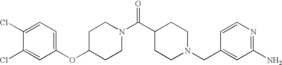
C1(OC2=CC=C(Cl)C(Cl)=C2)CCN(C(C2CCN(CC3=CC(N)=NC=C3)CC2)=O)CC1
